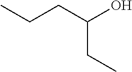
CCCC(O)CC
